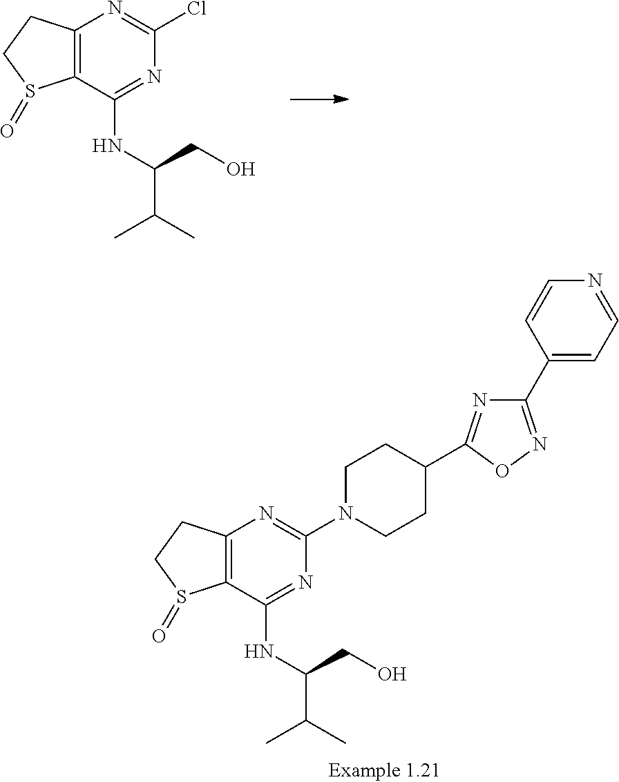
C12=C(C(NC(CO)C(C)C)=NC(Cl)=N1)S(=O)CC2.C12=C(C(NC(C(C)C)CO)=NC(N3CCC(C4=NC(C5=CC=NC=C5)=NO4)CC3)=N1)S(=O)CC2
